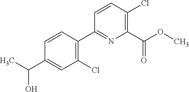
C1(C(C)O)=CC(Cl)=C(C2=NC(C(OC)=O)=C(Cl)C=C2)C=C1
